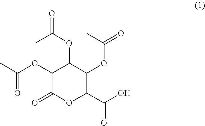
CC(OC1C(OC(C)=O)C(=O)OC(C(O)=O)C1OC(=O)C)=O
